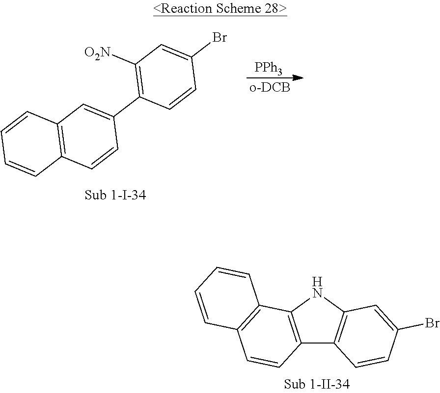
C12=C(NC3=C1C=CC(Br)=C3)C1=C(C=C2)C=CC=C1.C12=C(C=CC(C3=C([O2N])C=C(Br)C=C3)=C1)C=CC=C2.[PPh3].[o-DCB]
